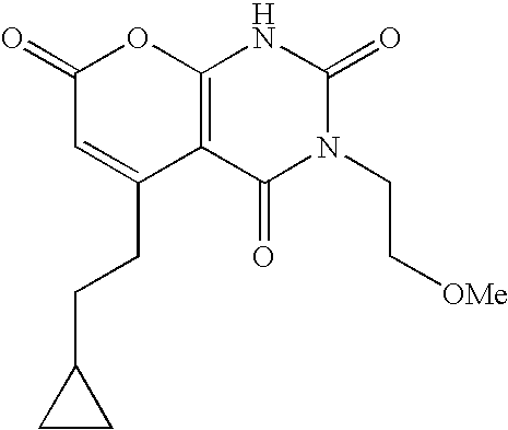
C12=C(C(=O)N(CC[OMe])C(=O)N1)C(CCC1CC1)=CC(=O)O2
